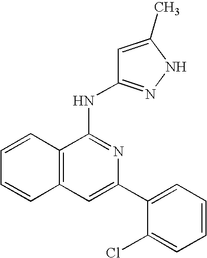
C1=C(C2=CC=CC=C2Cl)N=C(NC2=NNC(C)=C2)C2=C1C=CC=C2
